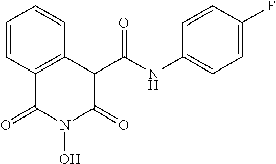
C1=CC2=C(C=C1)C(C(NC1=CC=C(F)C=C1)=O)C(=O)N(O)C2=O
